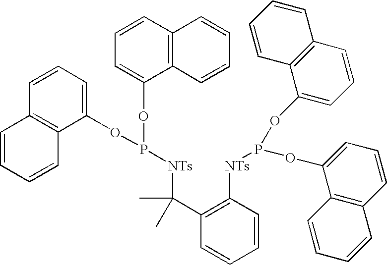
C1=CC=C(OP(OC2=CC=CC3=C2C=CC=C3)[NTs]C(C2=C([NTs]P(OC3=CC=CC4=C3C=CC=C4)OC3=CC=CC4=C3C=CC=C4)C=CC=C2)(C)C)C2=C1C=CC=C2
